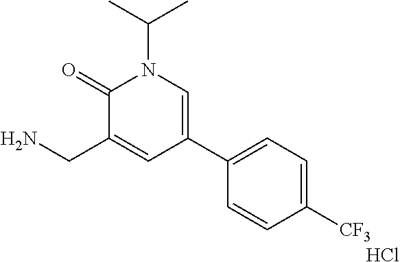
C1(=O)C(CN)=CC(C2=CC=C([CF3])C=C2)=CN1C(C)C.Cl
